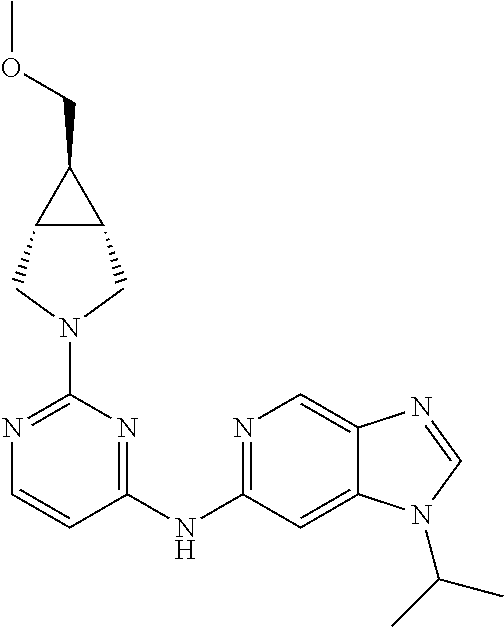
N1=C(N2CC3C(C2)C3COC)N=C(NC2=NC=C3C(=C2)N(C(C)C)C=N3)C=C1
